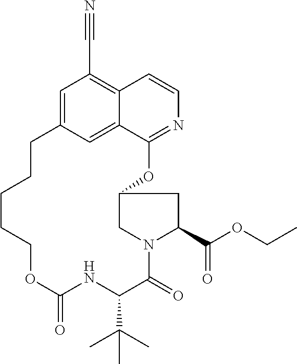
C1=C2C=C3C(=C1C#N)C=CN=C3OC1CN(C(=O)C(C(C)(C)C)NC(=O)OCCCCC2)C(C(OCC)=O)C1
